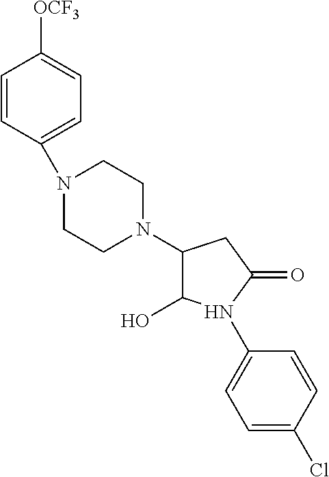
C1=CC(N2CCN(C3C(O)N(C4=CC=C(Cl)C=C4)C(=O)C3)CC2)=CC=C1[OCF3]
